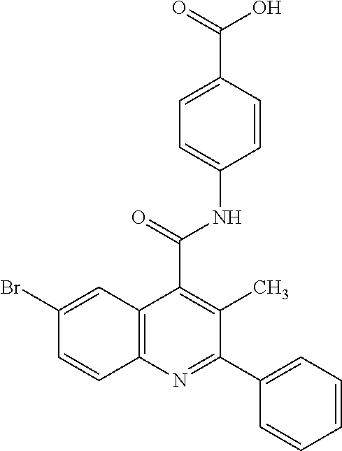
BrC1=CC2=C(C=C1)N=C(C1=CC=CC=C1)C(C)=C2C(=O)NC1=CC=C(C(=O)O)C=C1
